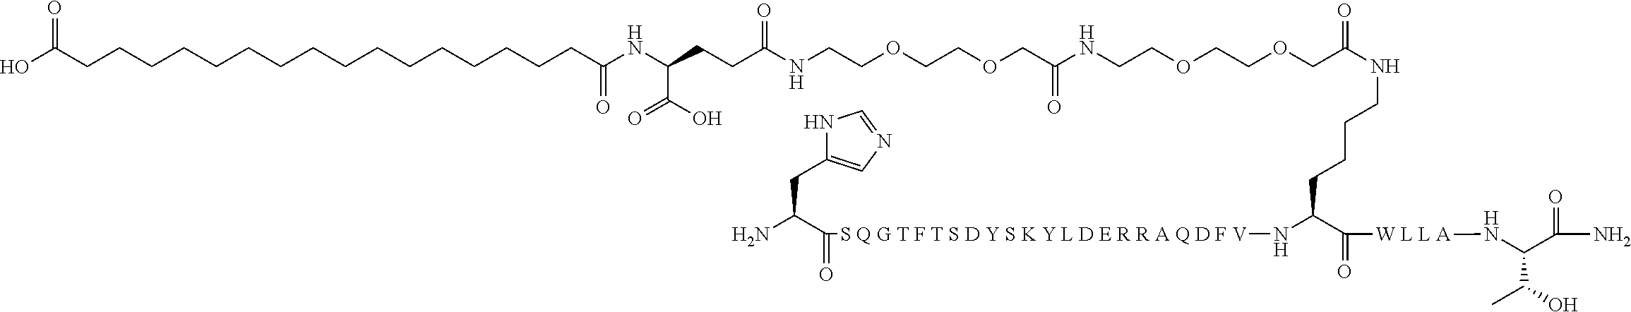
O(CCOCCNC(COCCOCCNC(CCC(NC(CCCCCCCCCCCCCCCCC(O)=O)=O)C(O)=O)=O)=O)CC(NCCCCC(N[ S Q G T F T S D Y S K Y L D E R R A Q D F V]C(=O)C(N)CC1=CN=CN1)C(=O)[W L L A]NC(C(N)=O)C(O)C)=O
